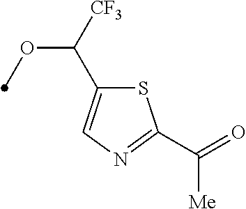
C([CF3])(OC)C1=CN=C(C(=O)[Me])S1
